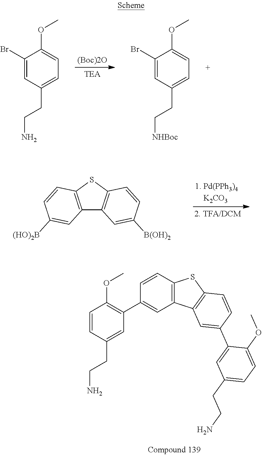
C1(Br)=CC(CCN)=CC=C1OC.C1(Br)=CC(CC[NHBoc])=CC=C1OC.[(Boc)2O].C12=C(SC3=C1C=C([B(OH)2])C=C3)C=CC([(HO)2B])=C2.C1=CC(CCN)=CC(C2=CC3=C(C=C2)SC2=C3C=C(C3=CC(CCN)=CC=C3OC)C=C2)=C1OC
